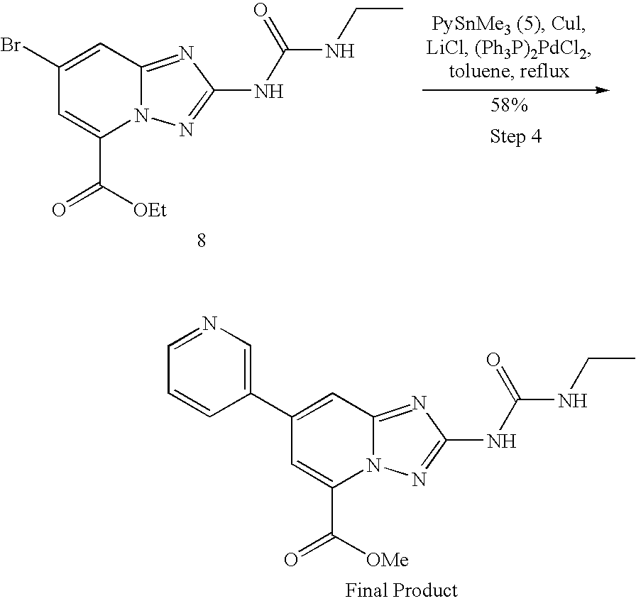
C1=C(C([OEt])=O)N2C(=NC(NC(NCC)=O)=N2)C=C1Br.C1=C(C([OMe])=O)N2C(=NC(NC(NCC)=O)=N2)C=C1C1=CN=CC=C1
